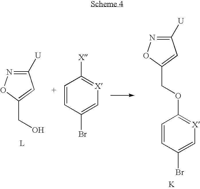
C1([U])=NOC(COC2=[X]C=C(Br)C=C2)=C1.[K].C1([U])=NOC(CO)=C1.C1=CC(Br)=C[X]=C1[X]
